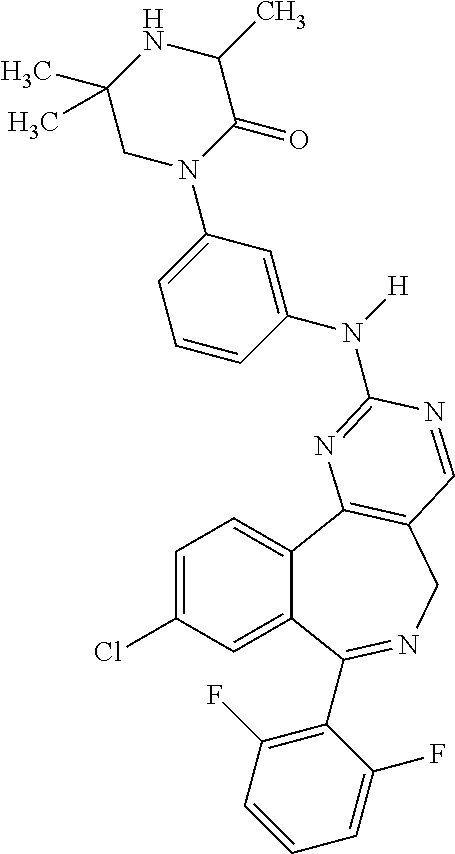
C12=CC(Cl)=CC=C1C1=C(CN=C2C2=C(F)C=CC=C2F)C=NC(N(C2=CC(N3C(=O)C(C)NC(C)(C)C3)=CC=C2)[H])=N1
